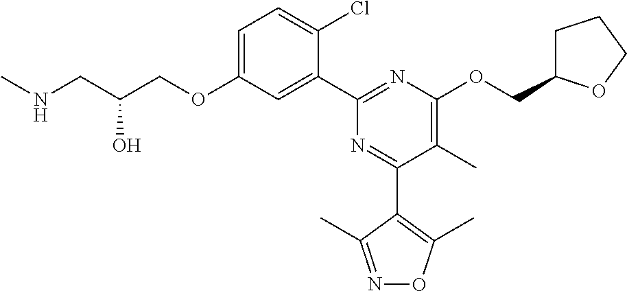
C1=C(OCC(CNC)O)C=C(C2=NC(OCC3CCCO3)=C(C)C(C3=C(C)ON=C3C)=N2)C(Cl)=C1
